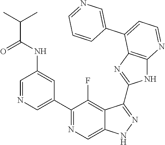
C1=NC=C(C2=NC=C3C(=C2F)C(C2=NC4=C(N2)N=CC=C4C2=CN=CC=C2)=NN3)C=C1NC(C(C)C)=O
